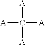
[A]C([A])([A])[A]
